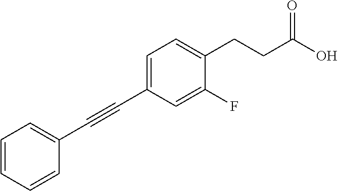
C1(C#CC2=CC=C(CCC(O)=O)C(F)=C2)=CC=CC=C1
